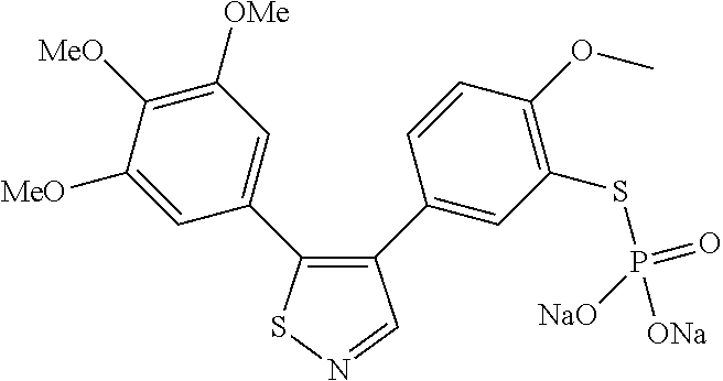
C1([MeO])=CC(C2=C(C3=CC(SP(=O)([ONa])[NaO])=C(OC)C=C3)C=NS2)=CC([OMe])=C1[MeO]
